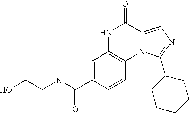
N12C(=CN=C1C1CCCCC1)C(=O)NC1=C2C=CC(C(N(CCO)C)=O)=C1
